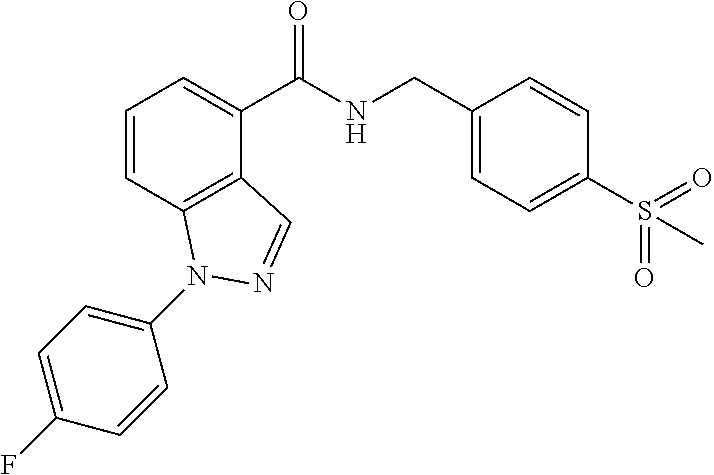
C1=CC2=C(C(C(NCC3=CC=C(S(=O)(=O)C)C=C3)=O)=C1)C=NN2C1=CC=C(F)C=C1
